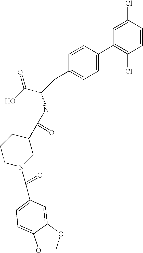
C1=C(Cl)C=CC(Cl)=C1C1=CC=C(CC(C(O)=O)NC(C2CCCN(C(=O)C3=CC=C4OCOC4=C3)C2)=O)C=C1
